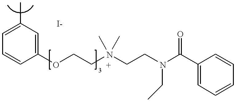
C1=C(C)C=C(OCCN(CCN(C(C2=CC=CC=C2)=O)CC)(C)C)C=C1
